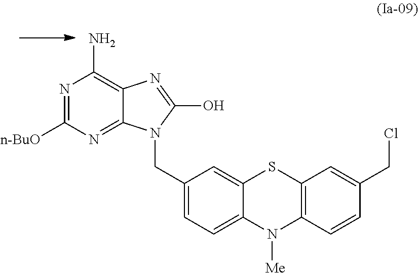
C1(CN2C3=NC([n-BuO])=NC(N)=C3N=C2O)=CC=C2C(=C1)SC1=C(N2[Me])C=CC(CCl)=C1
